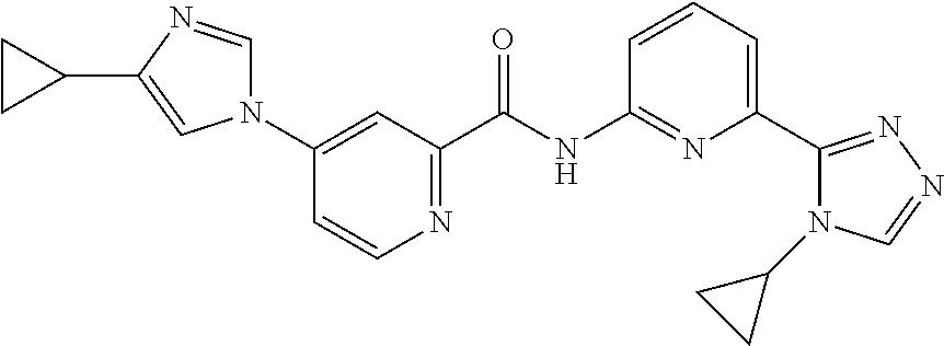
N1=C(C(NC2=NC(C3=NN=CN3C3CC3)=CC=C2)=O)C=C(N2C=NC(C3CC3)=C2)C=C1
